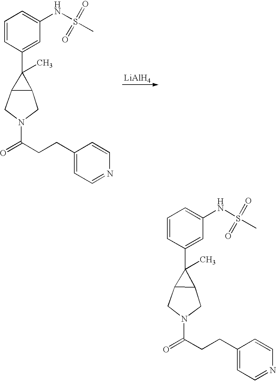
C1=CC(C2(C)C3C2CN(C(CCC2=CC=NC=C2)=O)C3)=CC(NS(C)(=O)=O)=C1.[LiAlH4].C1=CC(C2(C)C3C2CN(C(CCC2=CC=NC=C2)=O)C3)=CC(NS(C)(=O)=O)=C1
